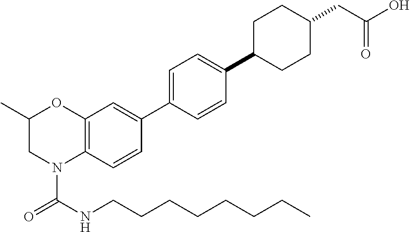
C12=C(C=CC(C3=CC=C(C4CCC(CC(O)=O)CC4)C=C3)=C1)N(C(=O)NCCCCCCCC)CC(C)O2
